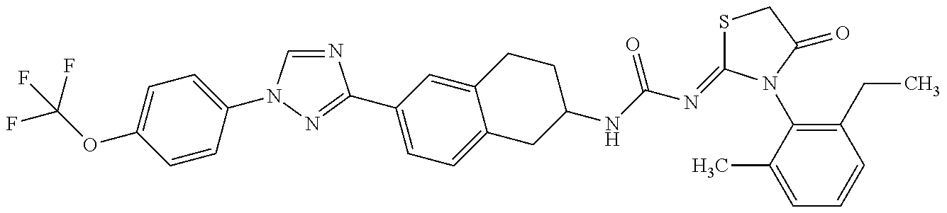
FC(OC1=CC=C(N2C=NC(C3=CC=C4C(=C3)CCC(NC(N=C3SCC(=O)N3C3=C(CC)C=CC=C3C)=O)C4)=N2)C=C1)(F)F
